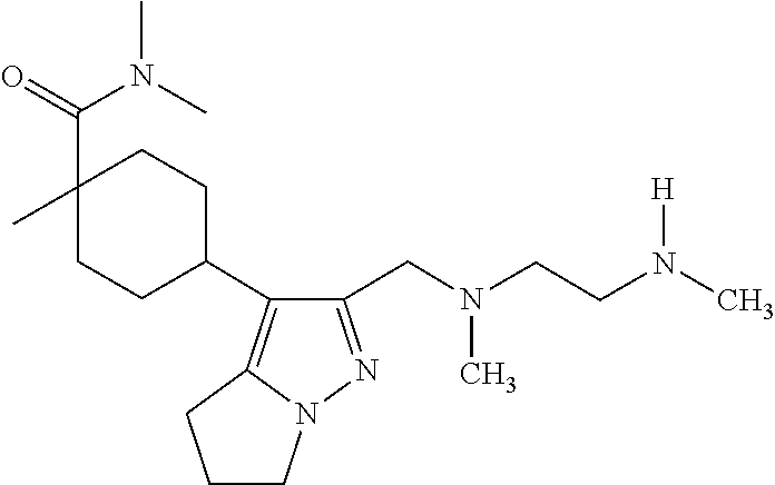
CN(CC1=NN2C(=C1C1CCC(C(=O)N(C)C)(C)CC1)CCC2)CCN([H])C
